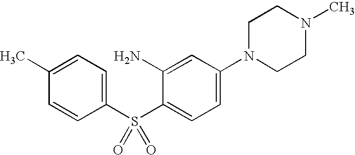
C1(C)=CC=C(S(=O)(=O)C2=CC=C(N3CCN(C)CC3)C=C2N)C=C1
